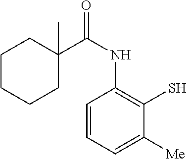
C1CCCC(C(NC2=C(S)C([Me])=CC=C2)=O)(C)C1
